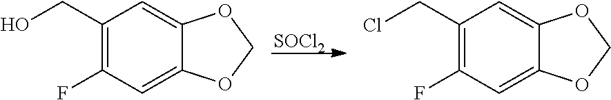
[SOCl2].C1(CO)=C(F)C=C2C(=C1)OCO2.C1(CCl)=C(F)C=C2C(=C1)OCO2
